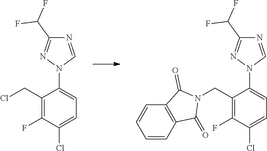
C1(N2C=NC(C(F)F)=N2)=CC=C(Cl)C(F)=C1CN1C(=O)C2=C(C1=O)C=CC=C2.C1(N2C=NC(C(F)F)=N2)=CC=C(Cl)C(F)=C1CCl
